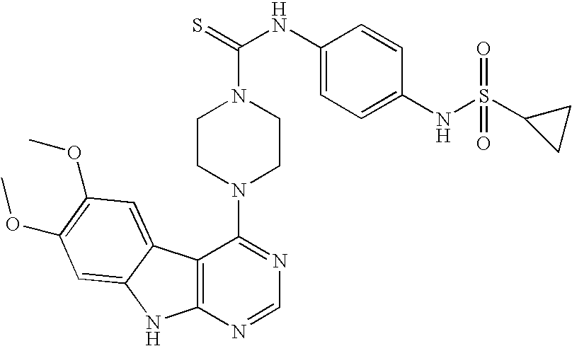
C12=C(N=CN=C1N1CCN(C(=S)NC3=CC=C(NS(C4CC4)(=O)=O)C=C3)CC1)NC1=CC(OC)=C(OC)C=C21
